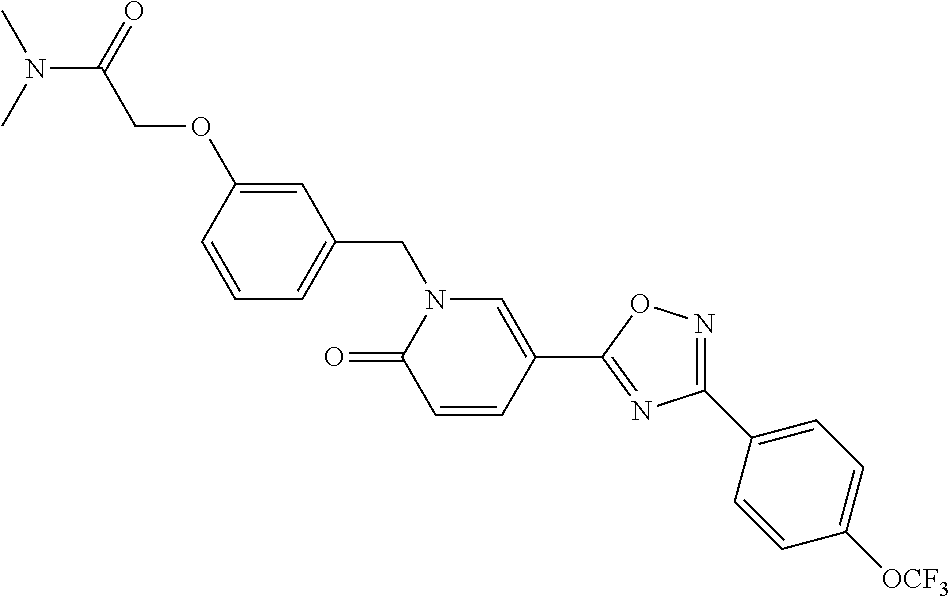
C1=CC(OCC(N(C)C)=O)=CC(CN2C(=O)C=CC(C3=NC(C4=CC=C([OCF3])C=C4)=NO3)=C2)=C1
